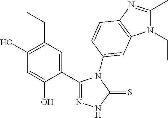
C1(C2=NNC(=S)N2C2=CC3=C(N=C(C)N3CC)C=C2)=CC(CC)=C(O)C=C1O
